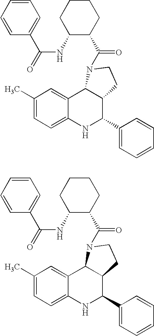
C1(C)=CC=C2C(=C1)C1C(C(C3=CC=CC=C3)N2)CCN1C(C1CCCCC1NC(C1=CC=CC=C1)=O)=O.C1(C)=CC=C2C(=C1)C1C(C(C3=CC=CC=C3)N2)CCN1C(C1CCCCC1NC(C1=CC=CC=C1)=O)=O
